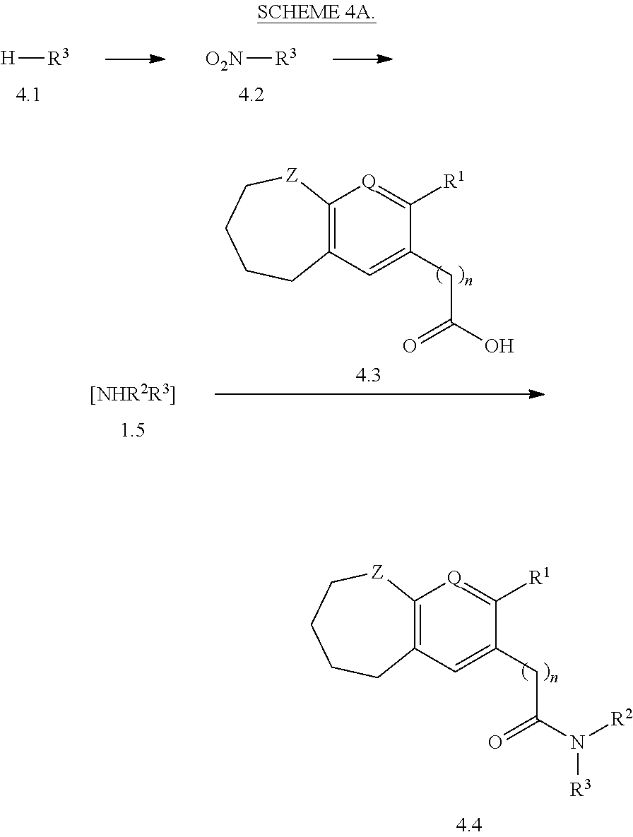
[H][R3].[O2N][R3].[[NHR2R3]].C12=C(C=C(CC(O)=O)C([R1])=[Q]1)CCCC[Z]2.C12=C(C=C(CC(N([R2])[R3])=O)C([R1])=[Q]1)CCCC[Z]2
